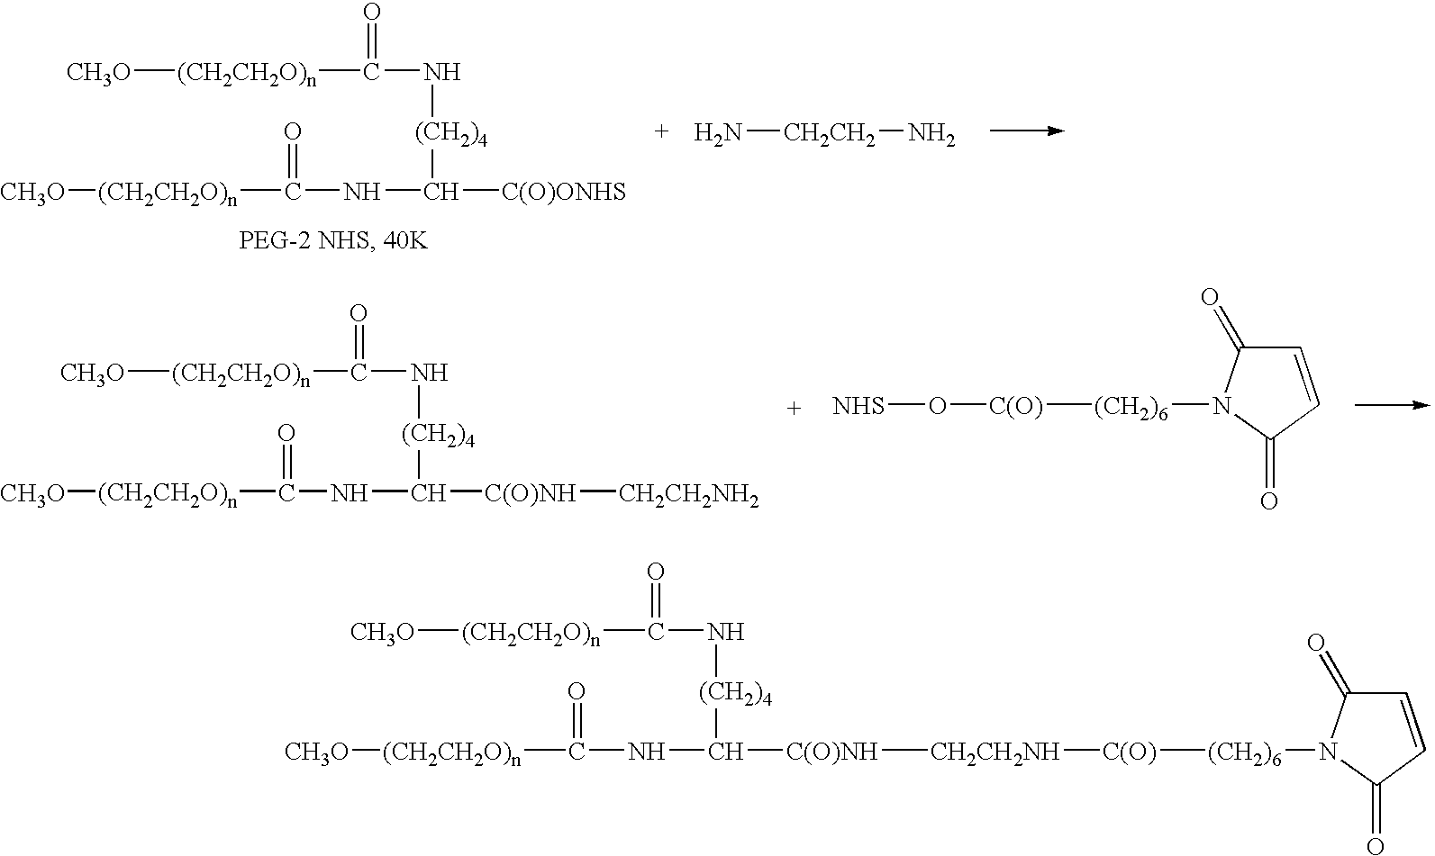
N([(CH2)4]C([C(O)ONHS])NC([(CH2CH2O)n][CH3O])=O)C([(CH2CH2O)n][CH3O])=O.N[CH2CH2]N.N([(CH2)4]C([C(O)NH][CH2CH2NH2])NC([(CH2CH2O)n][CH3O])=O)C([(CH2CH2O)n][CH3O])=O.C1=CC(=O)N([(CH2)6][C(O)]O[NHS])C1=O.N([(CH2)4]C([C(O)NH][CH2CH2NH][C(O)][(CH2)6]N1C(=O)C=CC1=O)NC([(CH2CH2O)n][CH3O])=O)C([(CH2CH2O)n][CH3O])=O
